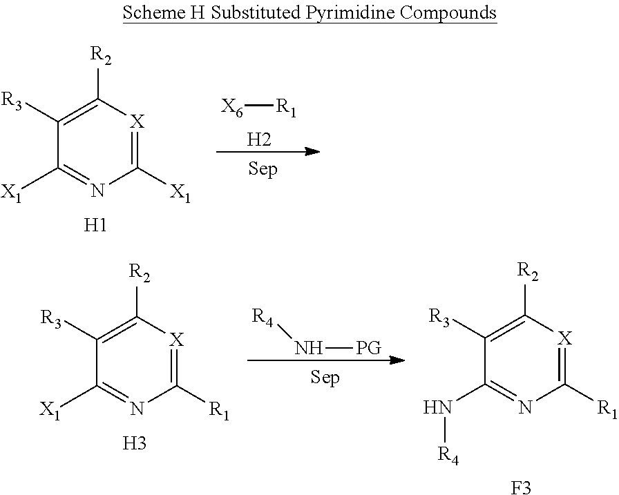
[X6][R1].[H2].C1([X1])=[X]C([R2])=C([R3])C([X1])=N1.[H1].C1([R1])=[X]C([R2])=C([R3])C([X1])=N1.[H3].[R4]N[PG].C1([R1])=[X]C([R2])=C([R3])C(N[R4])=N1.[F3]
